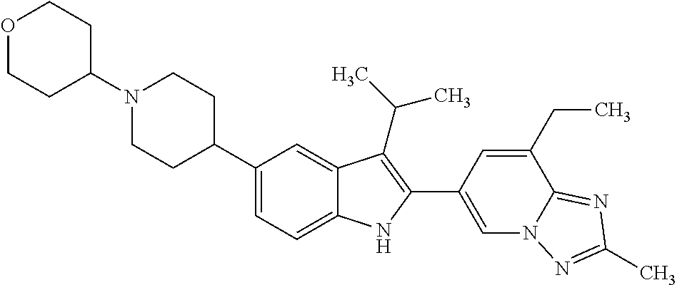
C1(N2CCC(C3=CC=C4C(=C3)C(C(C)C)=C(C3=CN5C(=NC(C)=N5)C(CC)=C3)N4)CC2)CCOCC1
